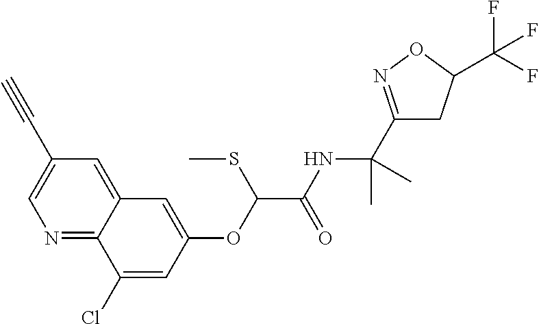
N1=C2C(=CC(C#C)=C1)C=C(OC(C(NC(C)(C)C1=NOC(C(F)(F)F)C1)=O)SC)C=C2Cl
